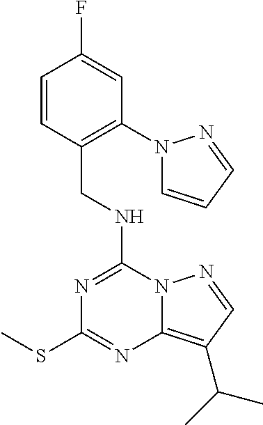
N(C1=NC(SC)=NC2=C(C(C)C)C=NN12)CC1=C(N2C=CC=N2)C=C(F)C=C1
